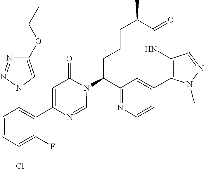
C12=NC=CC(=C1)C1=C(NC(=O)C(C)CCCC2N2C(=O)C=C(C3=C(N4C=C(OCC)N=N4)C=CC(Cl)=C3F)N=C2)C=NN1C
